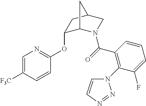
C1=C([F3C])C=CC(OC2C3N(C(=O)C4=C(N5C=CN=N5)C(F)=CC=C4)CC(C2)C3)=N1
